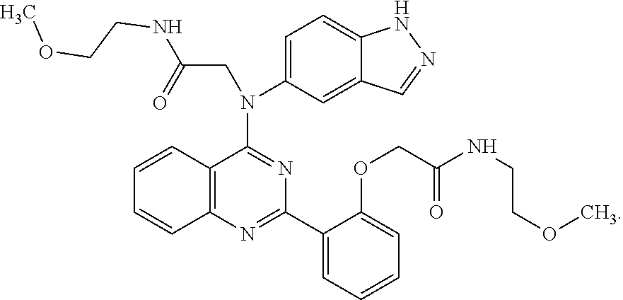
C12=CC=C(N(C3=NC(C4=CC=CC=C4OCC(NCCOC)=O)=NC4=C3C=CC=C4)CC(NCCOC)=O)C=C1C=NN2
